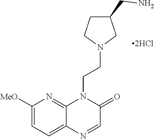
C1([MeO])=CC=C2C(=N1)N(CCN1CC(CN)CC1)C(=O)C=N2
